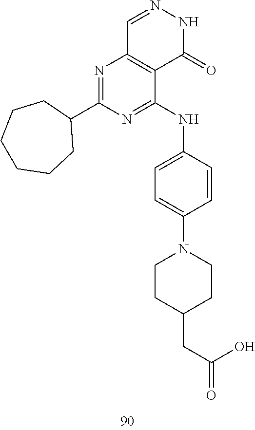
C1=NNC(=O)C2=C1N=C(C1CCCCCC1)N=C2NC1=CC=C(N2CCC(CC(=O)O)CC2)C=C1
